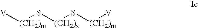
[V][(CH2)m]S[(CH2)x]S[(CH2)m][V]
